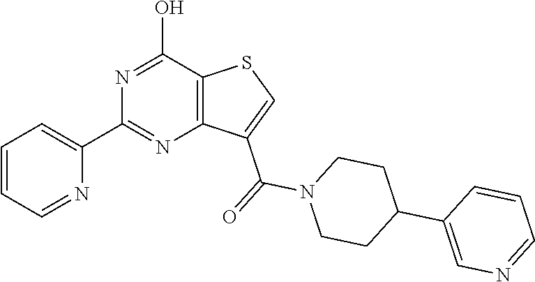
C12=C(C(O)=NC(C3=CC=CC=N3)=N1)SC=C2C(=O)N1CCC(C2=CN=CC=C2)CC1
